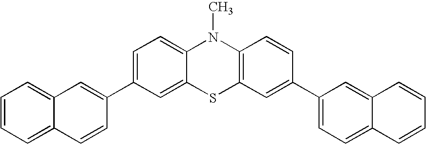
C1=C(C2=CC3=CC=CC=C3C=C2)C=C2C(=C1)N(C)C1=C(S2)C=C(C2=CC=C3C(=C2)C=CC=C3)C=C1
